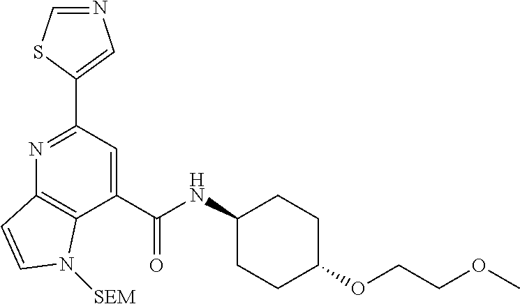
C12=C(C(C(NC3CCC(OCCOC)CC3)=O)=CC(C3=CN=CS3)=N1)N([SEM])C=C2
